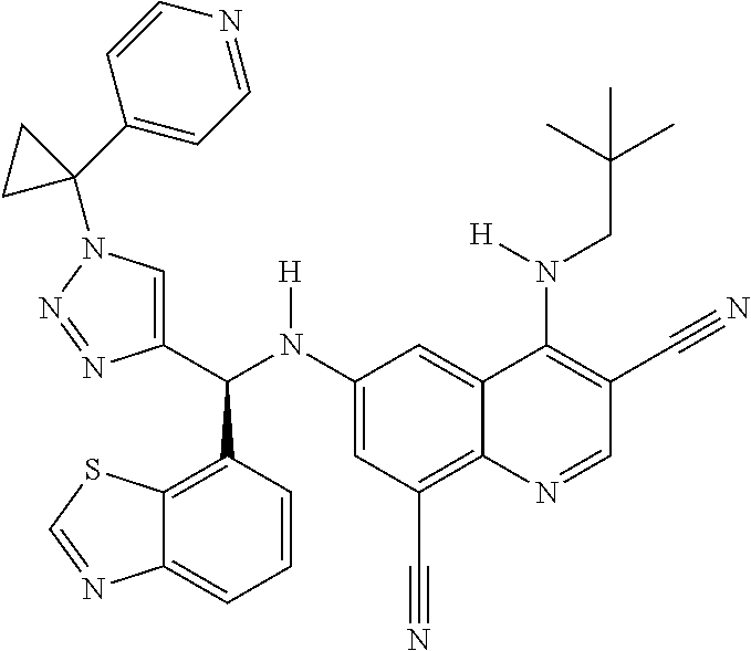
C1(N(C(C2=CN(C3(C4=CC=NC=C4)CC3)N=N2)C2=C3C(=CC=C2)N=CS3)[H])=CC(C#N)=C2C(=C1)C(N(CC(C)(C)C)[H])=C(C#N)C=N2
